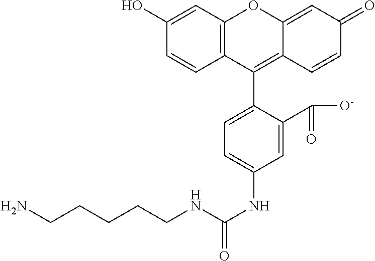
C1(O)=CC2=C(C=C1)C(C1=CC=C(NC(=O)NCCCCCN)C=C1C([O-])=O)=C1C(=CC(=O)C=C1)O2
